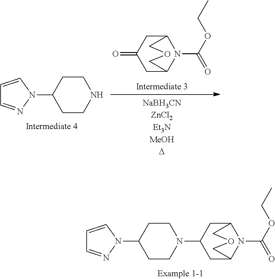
C1=CN(C2CCN(C3CC4N(C(OCC)=O)C(C3)COC4)CC2)N=C1.C1=CN(C2CCNCC2)N=C1.C12CC(=O)CC(N1C(OCC)=O)COC2
